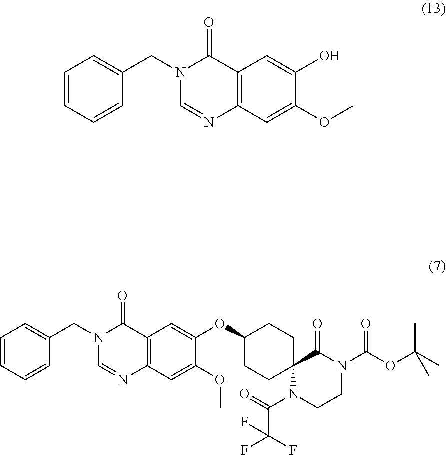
C1=CC(CN2C=NC3=C(C2=O)C=C(O)C(OC)=C3)=CC=C1.C1=CC(CN2C=NC3=C(C2=O)C=C(OC2CCC4(CC2)N(C(=O)C(F)(F)F)CCN(C(OC(C)(C)C)=O)C4=O)C(OC)=C3)=CC=C1
